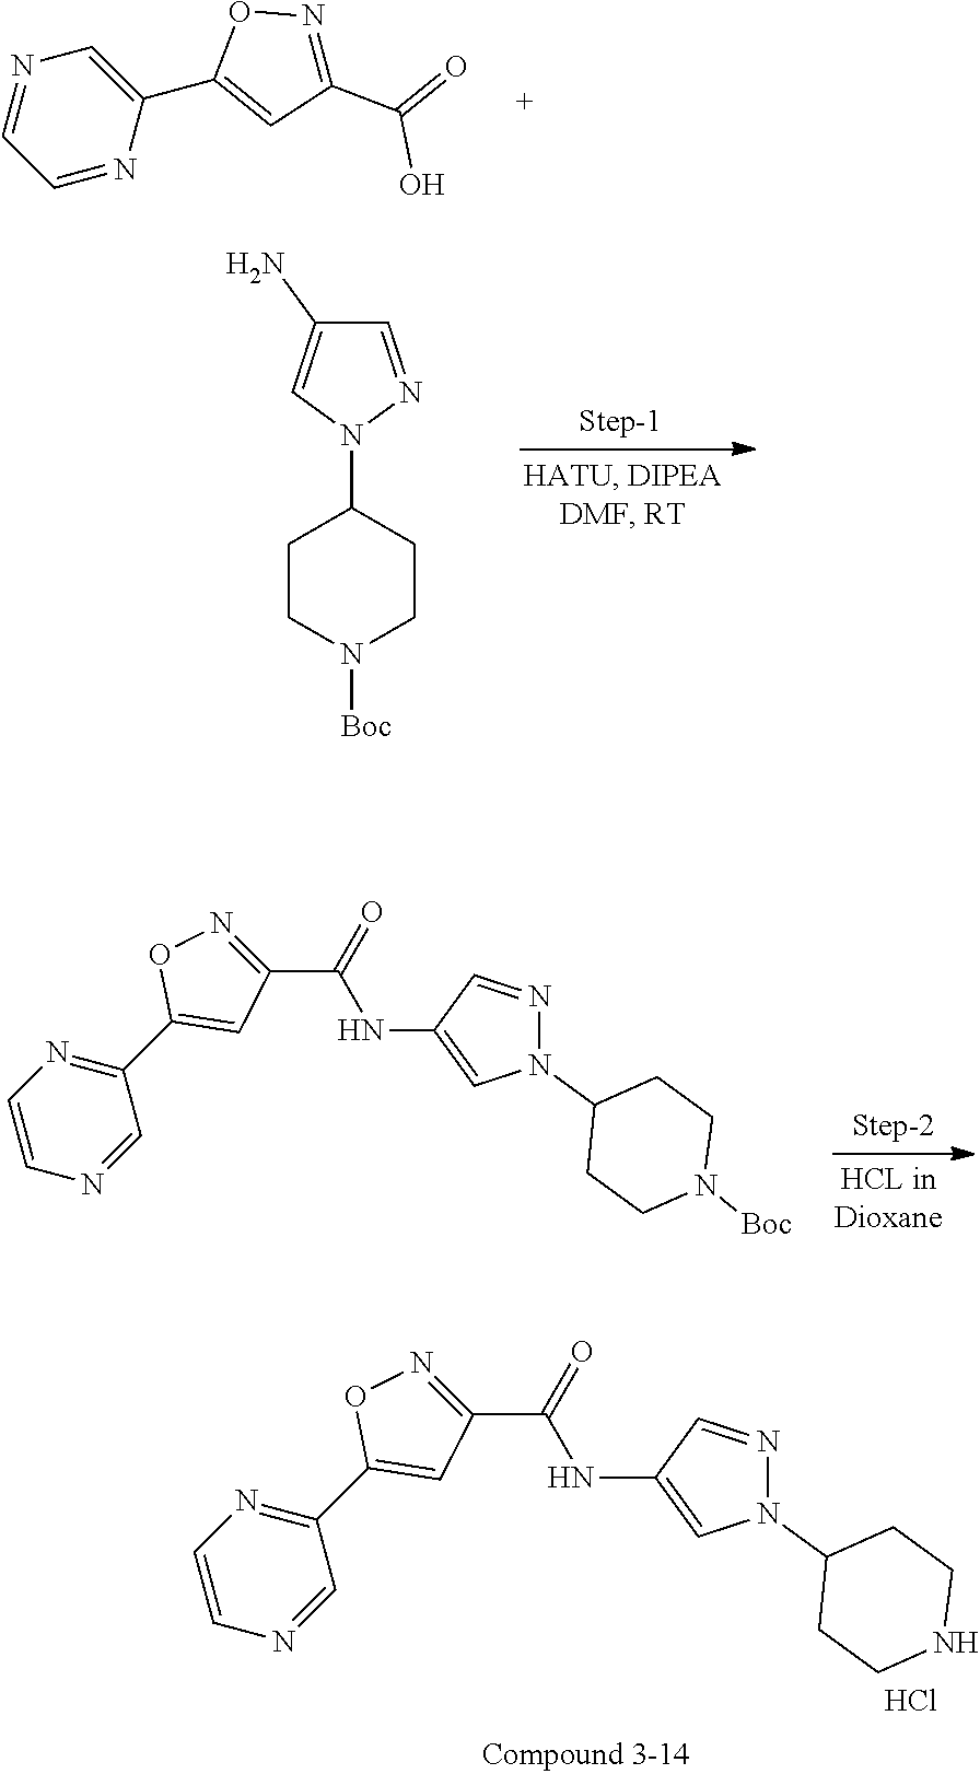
C1=CN=CC(C2=CC(C(NC3=CN(C4CCNCC4)N=C3)=O)=NO2)=N1.Cl.N1=CC=NC(C2=CC(C(=O)O)=NO2)=C1.C1=NN(C2CCN([Boc])CC2)C=C1N.C1=CN=CC(C2=CC(C(NC3=CN(C4CCN([Boc])CC4)N=C3)=O)=NO2)=N1
